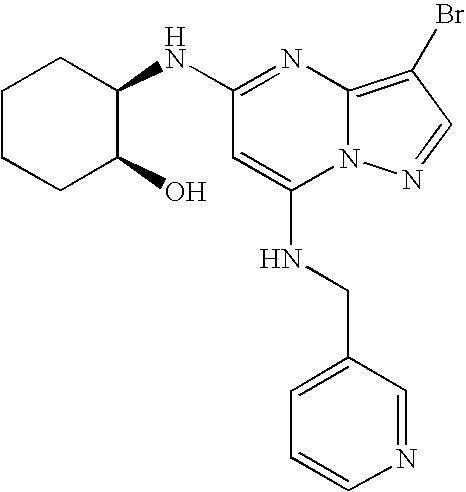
C1=CN=CC(CNC2=CC(NC3C(O)CCCC3)=NC3=C(Br)C=NN23)=C1
